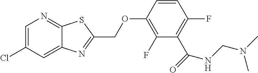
C1=C(Cl)C=C2C(=N1)SC(COC1=C(F)C(C(NCN(C)C)=O)=C(F)C=C1)=N2
